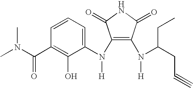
C1(N(C2=CC=CC(C(N(C)C)=O)=C2O)[H])=C(N(C(CC#C)CC)[H])C(=O)NC1=O
